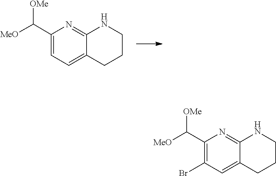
C1=C(C([MeO])[OMe])N=C2C(=C1)CCCN2.C12=CC(Br)=C(C([MeO])[OMe])N=C1NCCC2
